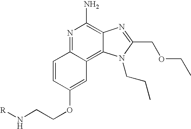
C1=CC(OCCN[R])=CC2=C3C(=C(N)N=C12)N=C(COCC)N3CCC
